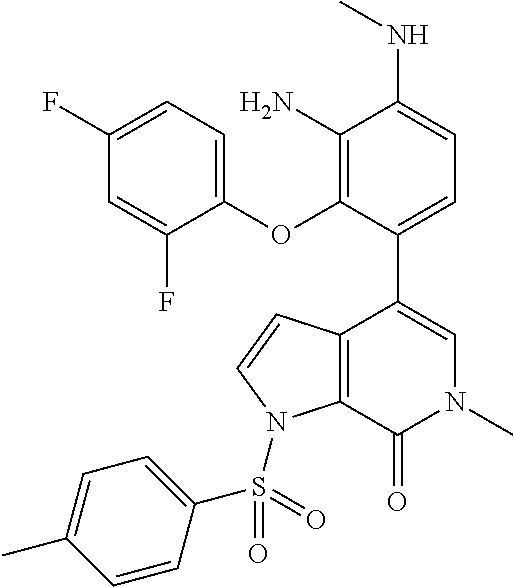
C1(N)=C(OC2=CC=C(F)C=C2F)C(C2=CN(C)C(=O)C3=C2C=CN3S(=O)(C2=CC=C(C)C=C2)=O)=CC=C1NC
